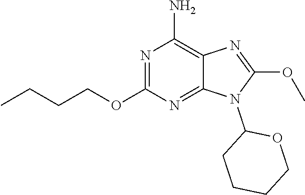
N1=C(OCCCC)N=C2C(=C1N)N=C(OC)N2C1CCCCO1
